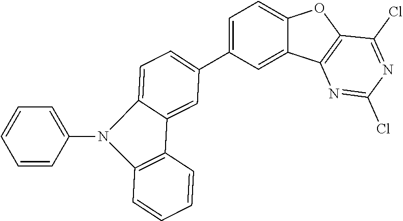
C1=CC(N2C3=CC=C(C4=CC=C5C(=C4)C4=C(O5)C(Cl)=NC(Cl)=N4)C=C3C3=C2C=CC=C3)=CC=C1
